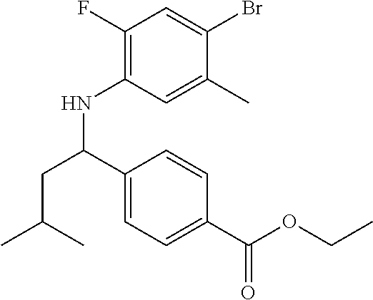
C1(F)=C(NC(C2=CC=C(C(=O)OCC)C=C2)CC(C)C)C=C(C)C(Br)=C1
